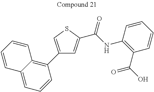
C1(C2=C3C(=CC=C2)C=CC=C3)=CSC(C(NC2=C(C(=O)O)C=CC=C2)=O)=C1
